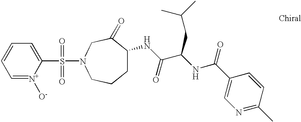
C1=[N+]([O-])C(S(=O)(=O)N2CC(=O)C(NC(C(NC(=O)C3=CN=C(C)C=C3)CC(C)C)=O)CCC2)=CC=C1
